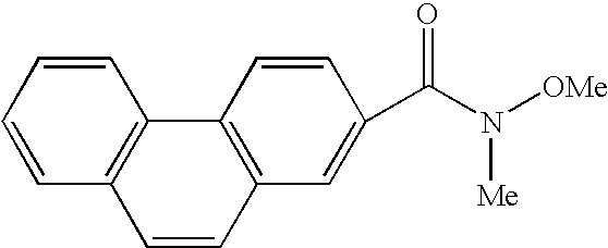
C12=C(C=CC=C1)C1=C(C=C(C(N([OMe])[Me])=O)C=C1)C=C2
